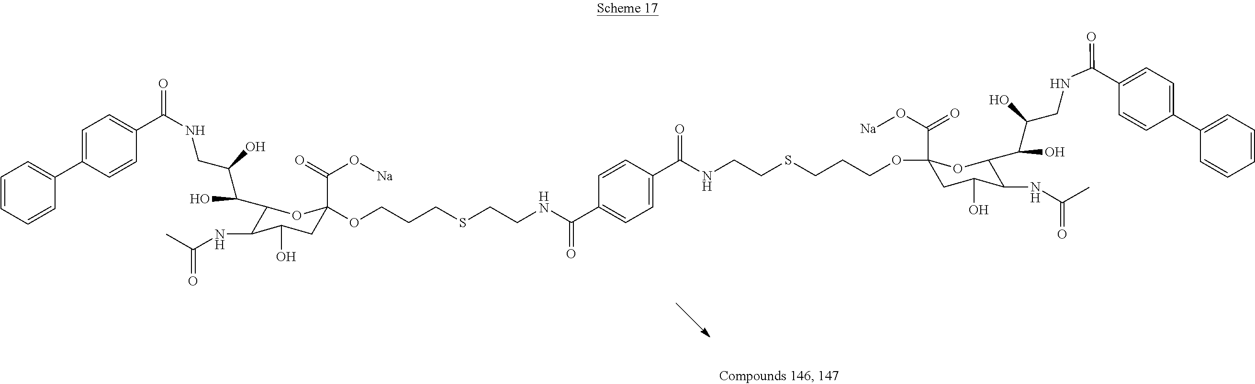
C1(C(O)C(CNC(C2=CC=C(C3=CC=CC=C3)C=C2)=O)O)C(NC(=O)C)C(O)CC(OCCCSCCNC(C2=CC=C(C(NCCSCCCOC3(C(=O)O[Na])CC(O)C(NC(=O)C)C(C(O)C(CNC(C4=CC=C(C5=CC=CC=C5)C=C4)=O)O)O3)=O)C=C2)=O)(C(=O)O[Na])O1
